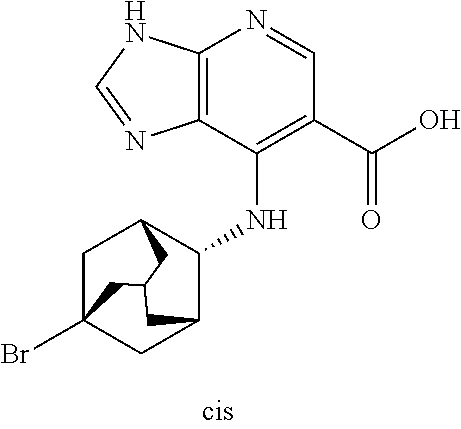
C12=C(C(NC3C4CC5(Br)CC3CC(C4)C5)=C(C(O)=O)C=N1)N=CN2
